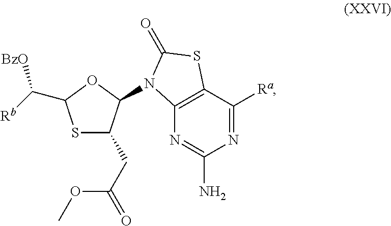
S1C(CC(OC)=O)C(N2C3=C(C([Ra])=NC(N)=N3)SC2=O)OC1C([BzO])[Rb]
